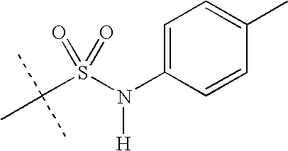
C1=C(N(S(C(C)(C)C)(=O)=O)[H])C=CC(C)=C1
